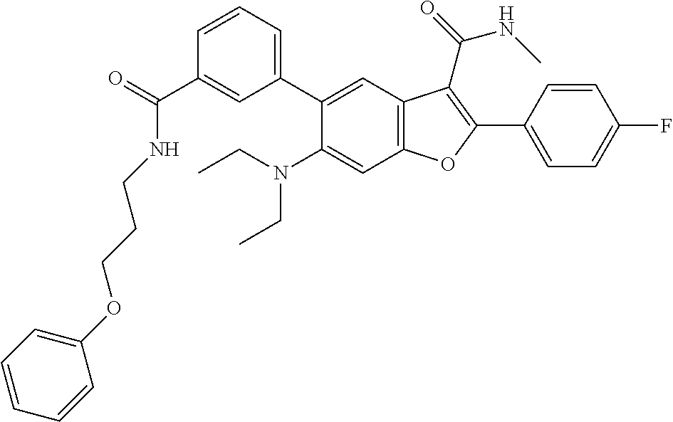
C1(C(=O)NCCCOC2=CC=CC=C2)=CC(C2=CC3=C(C=C2N(CC)CC)OC(C2=CC=C(F)C=C2)=C3C(=O)NC)=CC=C1
